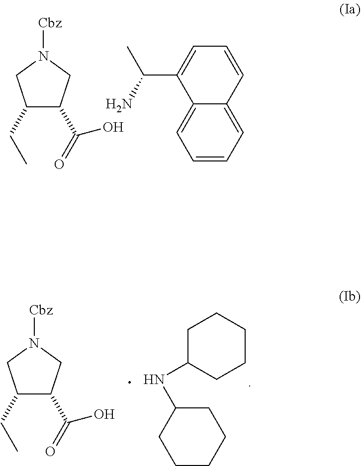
C1(CC)C(C(O)=O)CN([Cbz])C1.C1=CC=C2C(=C1)C(C(N)C)=CC=C2.C1(CC)C(C(O)=O)CN([Cbz])C1.C1CCCCC1NC1CCCCC1
